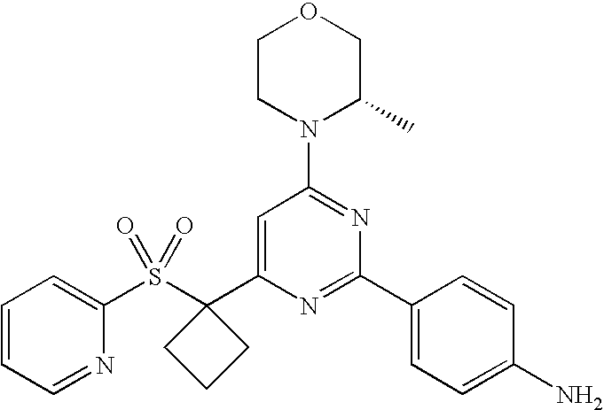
C1(S(=O)(=O)C2(C3=CC(N4C(C)COCC4)=NC(C4=CC=C(N)C=C4)=N3)CCC2)=CC=CC=N1
